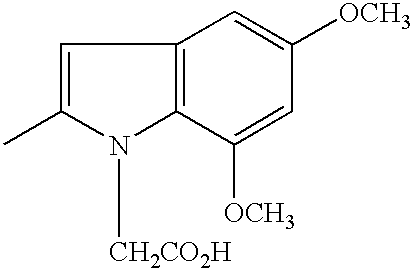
C1=C(C)N([CH2CO2H])C2=C1C=C([OCH3])C=C2[OCH3]
